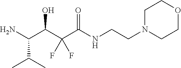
NC(C(C(C(NCCN1CCOCC1)=O)(F)F)O)C(C)C
